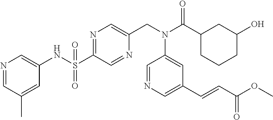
C1(S(NC2=CN=CC(C)=C2)(=O)=O)=NC=C(CN(C(C2CC(O)CCC2)=O)C2=CC(C=CC(OC)=O)=CN=C2)N=C1
